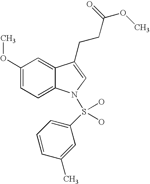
C12=CC(OC)=CC=C1N(S(C1=CC=CC(C)=C1)(O)O)C=C2CCC(OC)=O
